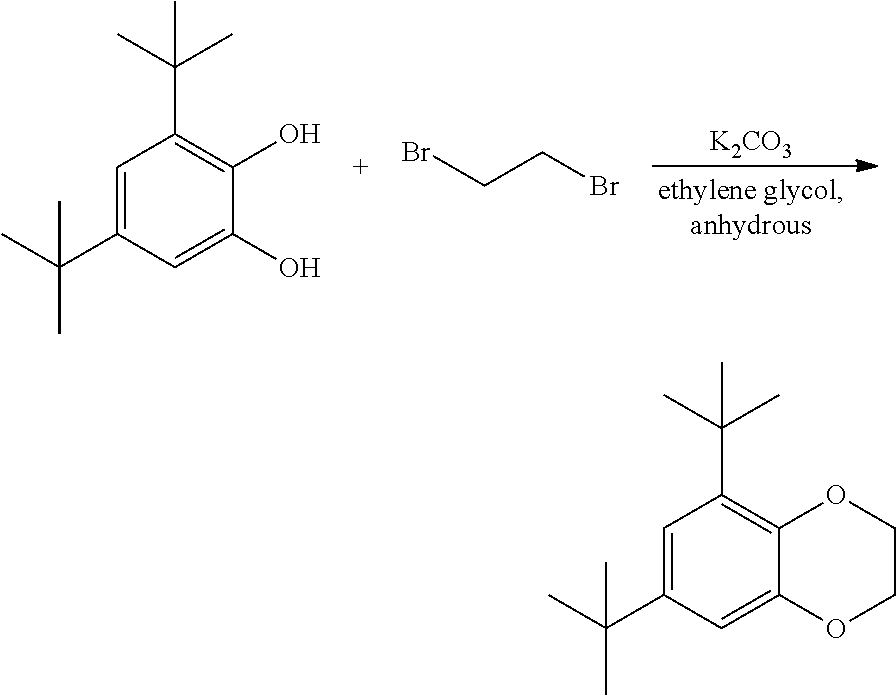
[K2CO3].C1=C(C(C)(C)C)C=C(O)C(O)=C1C(C)(C)C.C(Br)CBr.C1=C(C(C)(C)C)C=C2C(=C1C(C)(C)C)OCCO2
